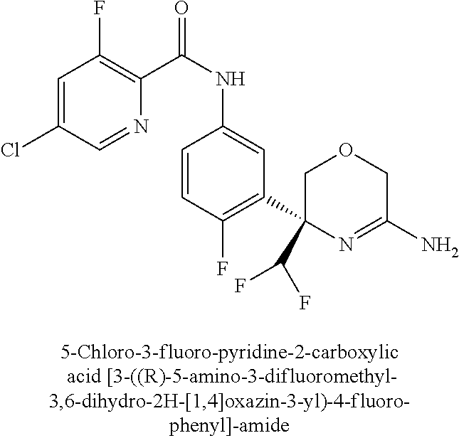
C1(C(F)F)(C2=C(F)C=CC(NC(=O)C3=C(F)C=C(Cl)C=N3)=C2)N=C(N)COC1
